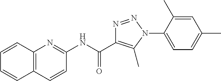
N(C(=O)C1=C(C)N(C2=CC=C(C)C=C2C)N=N1)C1=NC2=C(C=C1)C=CC=C2
